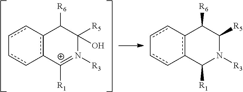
c12c(C([R6])C([R5])(O)N([R3])=[C+]1[R1])-cc-cc-2.c12c(C([R6])C([R5])N([R3])C1[R1])-cc-cc-2
